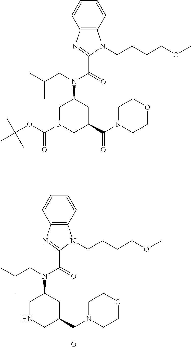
C1=CC=CC2=C1N(CCCCOC)C(C(=O)N(CC(C)C)C1CN(C(OC(C)(C)C)=O)CC(C(N3CCOCC3)=O)C1)=N2.C1=CC=CC2=C1N(CCCCOC)C(C(=O)N(CC(C)C)C1CNCC(C(N3CCOCC3)=O)C1)=N2
